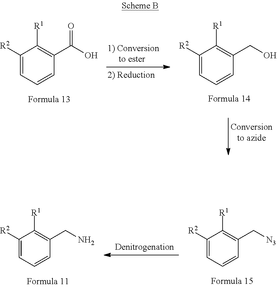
C1([R2])=CC=CC(C(O)=O)=C1[R1].C1([R2])=CC=CC(CO)=C1[R1].C1([R2])=CC=CC(CN)=C1[R1].C1([R2])=CC=CC(C[N3])=C1[R1]
